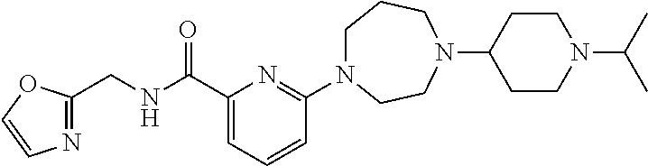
C1N(C2=NC(C(NCC3=NC=CO3)=O)=CC=C2)CCN(C2CCN(C(C)C)CC2)CC1
